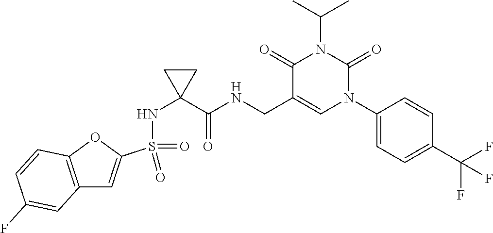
C12=C(OC(S(=O)(=O)NC3(C(NCC4=CN(C5=CC=C(C(F)(F)F)C=C5)C(=O)N(C(C)C)C4=O)=O)CC3)=C1)C=CC(F)=C2
